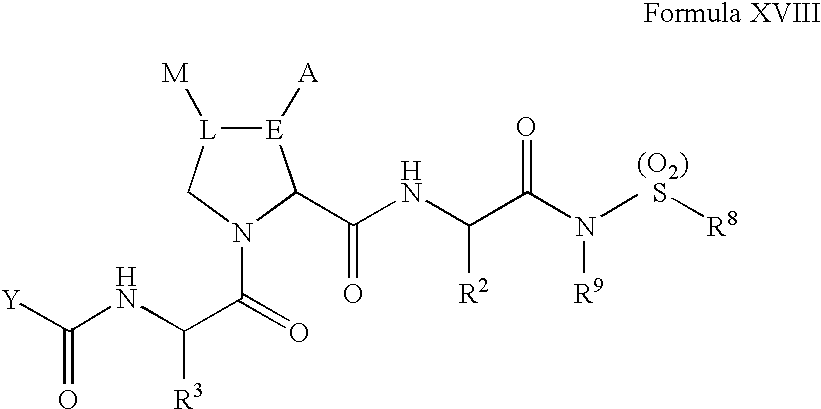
[Y]C(NC(C(=O)N1C(C(NC(C(N([(O2)  S][R8])[R9])=O)[R2])=O)[E]([A])[L]([M])C1)[R3])=O
